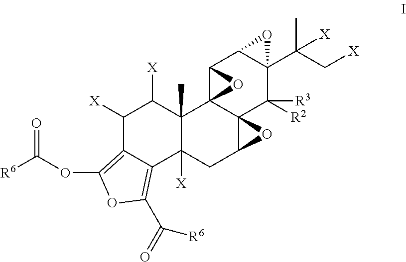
C1([X])C2=C(OC([R6])=O)OC(C(=O)[R6])=C2C2([X])C(C)(C1[X])C13C4(C(C2)O4)C([R3])([R2])C2(C(C[X])(C)[X])C(C1O3)O2
